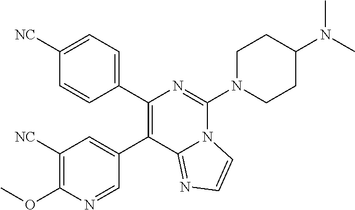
C1(C2=CC([NC])=C(OC)N=C2)=C(C2=CC=C([NC])C=C2)N=C(N2CCC(N(C)C)CC2)N2C1=NC=C2
